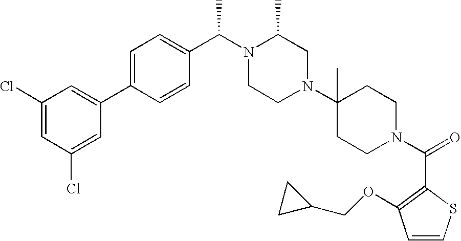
C1(Cl)=CC(Cl)=CC(C2=CC=C(C(N3CCN(C4(C)CCN(C(=O)C5=C(OCC6CC6)C=CS5)CC4)CC3C)C)C=C2)=C1
